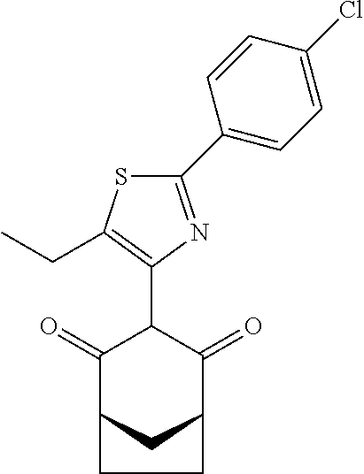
C1(=O)C2CC(C(=O)C1C1=C(CC)SC(C3=CC=C(Cl)C=C3)=N1)CC2
